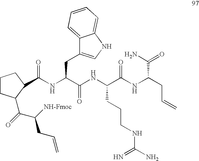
N(C(C(NC(C(NC(CC=C)C(N)=O)=O)CCCNC(N)=N)=O)CC1=CNC2=CC=CC=C12)C(=O)C1C(C(=O)C([NH-Fmoc])CC=C)CCC1
